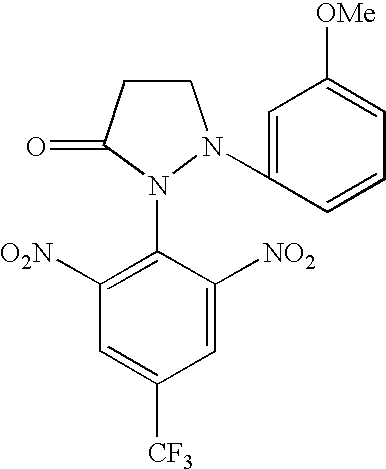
C1CC(=O)N(C2=C([O2N])C=C([CF3])C=C2[NO2])N1C1=CC([OMe])=CC=C1
